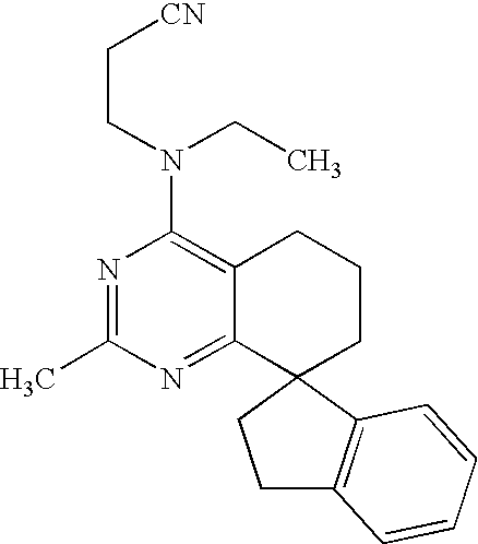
C1(N(CC[CN])CC)=C2C(=NC(C)=N1)C1(CCC2)C2=C(CC1)C=CC=C2
